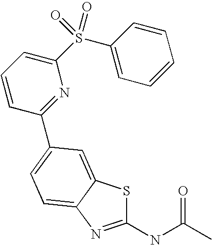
C1(NC(C)=O)=NC2=CC=C(C3=NC(S(C4=CC=CC=C4)(=O)=O)=CC=C3)C=C2S1
